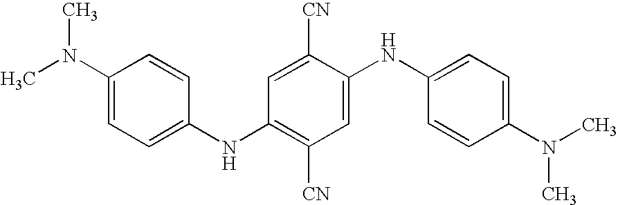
C1(N(C)C)=CC=C(NC2=C([CN])C=C(NC3=CC=C(N(C)C)C=C3)C([CN])=C2)C=C1
